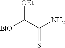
[OEt]C(C(N)=S)[EtO]
